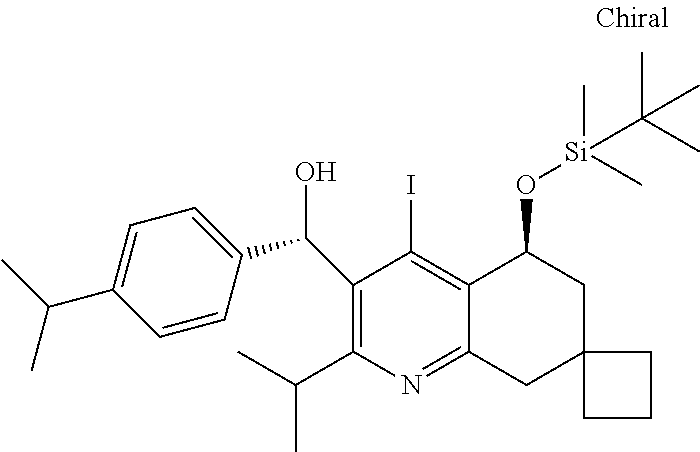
C1(C(O)C2=CC=C(C(C)C)C=C2)=C(C(C)C)N=C2C(=C1I)C(O[Si](C(C)(C)C)(C)C)CC1(C2)CCC1
